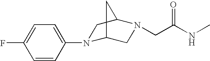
C1=CC(N2C3CN(CC(NC)=O)C(C2)C3)=CC=C1F
